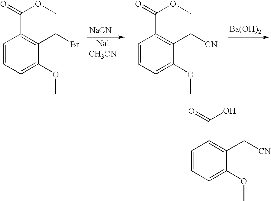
C1=CC=C(OC)C(C[CN])=C1C(=O)O.C1=CC=C(OC)C(CBr)=C1C(=O)OC.[NaCN].C1=CC=C(OC)C(C[CN])=C1C(=O)OC.[Ba(OH)2]
